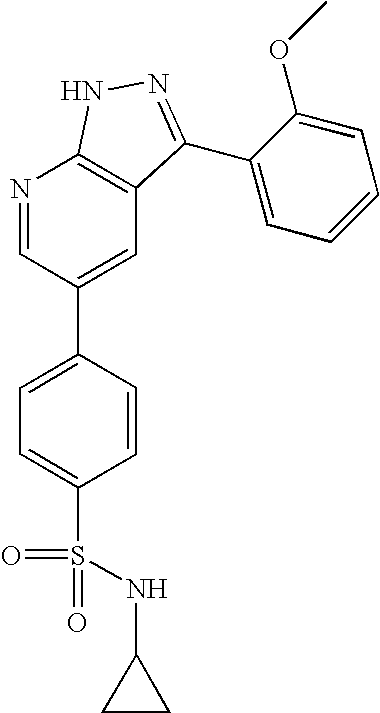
N1=CC(C2=CC=C(S(=O)(NC3CC3)=O)C=C2)=CC2=C1NN=C2C1=CC=CC=C1OC
